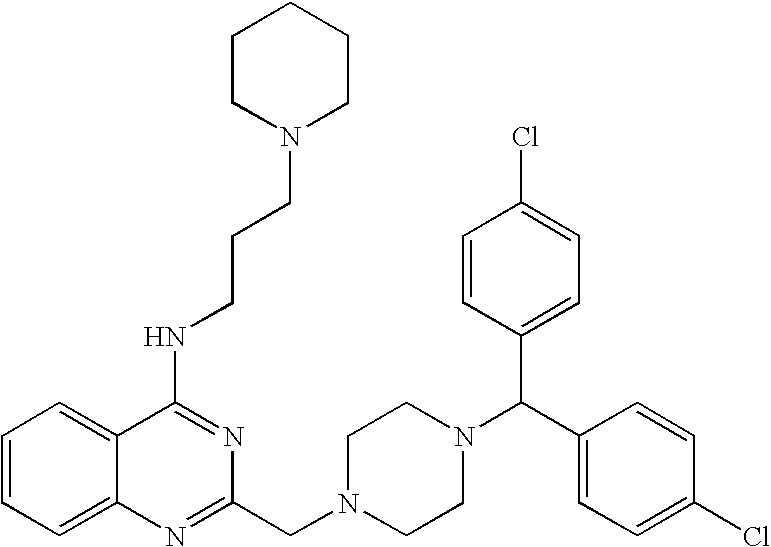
C1(NCCCN2CCCCC2)=NC(CN2CCN(C(C3=CC=C(Cl)C=C3)C3=CC=C(Cl)C=C3)CC2)=NC2=CC=CC=C12
